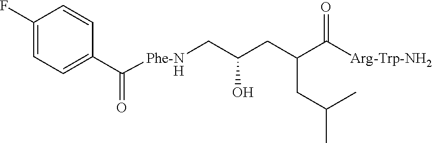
C1(F)=CC=C(C(=O)[Phe-NH]CC(CC(CC(C)C)C([Arg-Trp-NH2])=O)O)C=C1
